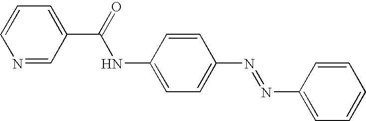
C1(C(NC2=CC=C(N=NC3=CC=CC=C3)C=C2)=O)=CC=CN=C1
